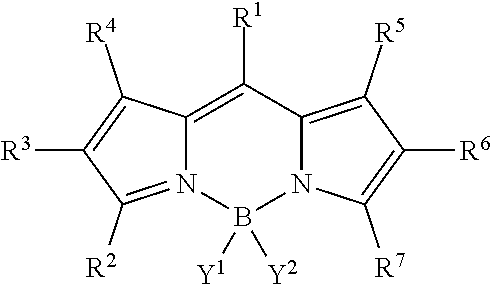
C12=C([R1])C3=C([R5])C([R6])=C([R7])N3B([Y1])([Y2])N1=C([R2])C([R3])=C2[R4]
